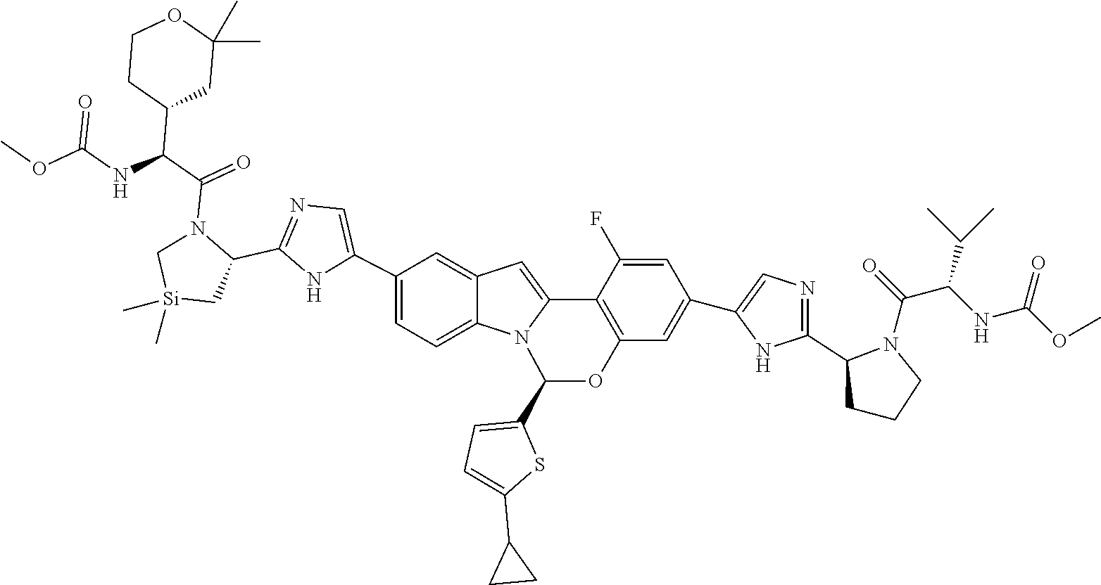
C1(C2=CN=C(C3N(C(C(NC(OC)=O)C4CC(C)(C)OCC4)=O)C[Si](C)(C)C3)N2)=CC=C2C(=C1)C=C1N2C(C2=CC=C(C3CC3)S2)OC2=C1C(F)=CC(C1=CN=C(C3N(C(C(NC(=O)OC)C(C)C)=O)CCC3)N1)=C2
